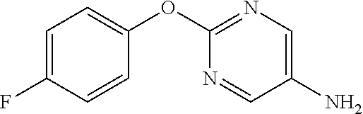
C1=C(F)C=CC(OC2=NC=C(N)C=N2)=C1
